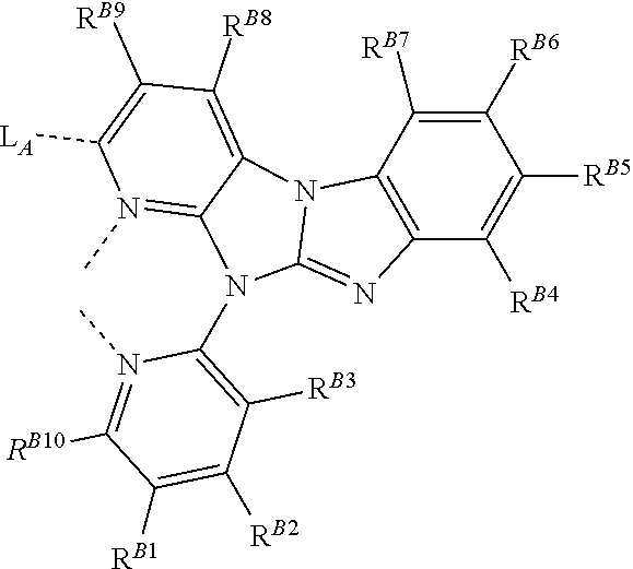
C12=C(C([RB7])=C([RB6])C([RB5])=C1[RB4])N1C3=C([RB8])C([RB9])=C([LA])N(C)=C3N(C3=C([RB3])C([RB2])=C([RB1])C([RB10])=N3C)C1=N2
